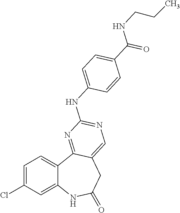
C1=C(Cl)C=C2C(=C1)C1=NC(NC3=CC=C(C(NCCC)=O)C=C3)=NC=C1CC(=O)N2
